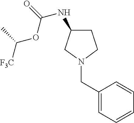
C(N1CCC(NC(=O)OC([F3C])C)C1)C1=CC=CC=C1
